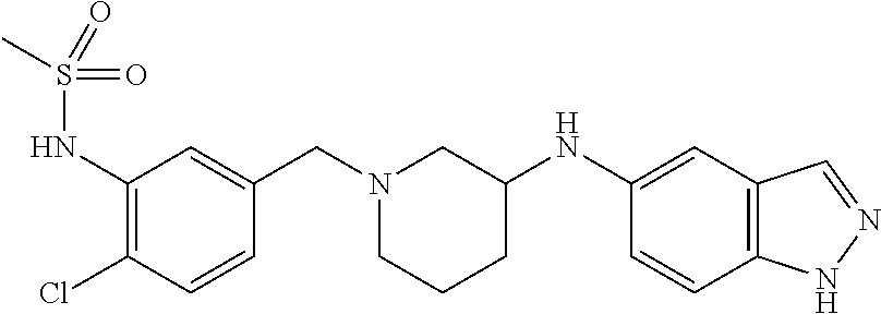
C1(NS(=O)(C)=O)=C(Cl)C=CC(CN2CCCC(NC3=CC4=C(C=C3)NN=C4)C2)=C1
